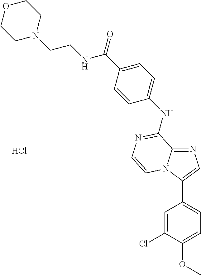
C12=NC=C(C3=CC=C(OC)C(Cl)=C3)N1C=CN=C2NC1=CC=C(C(NCCN2CCOCC2)=O)C=C1.Cl
